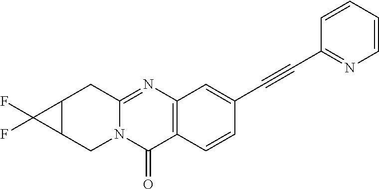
C12=NC3=C(C(=O)N1CC1C(C2)C1(F)F)C=CC(C#CC1=NC=CC=C1)=C3
